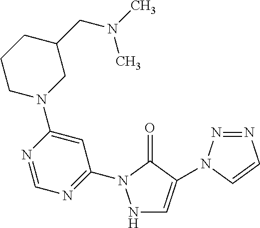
N1C=C(N2N=NC=C2)C(=O)N1C1=NC=NC(N2CC(CN(C)C)CCC2)=C1
